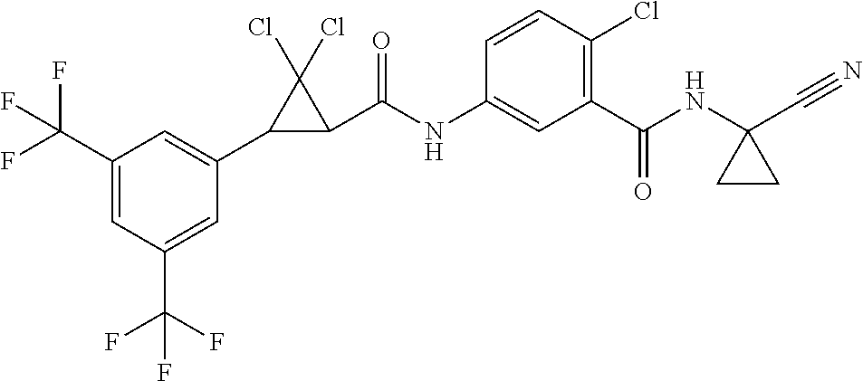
C1(C(F)(F)F)=CC(C(F)(F)F)=CC(C2C(C(NC3=CC(C(NC4(C#N)CC4)=O)=C(Cl)C=C3)=O)C2(Cl)Cl)=C1
